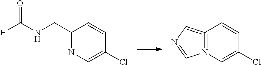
C1(CNC([H])=O)=NC=C(Cl)C=C1.C12=N(C=C(Cl)C=C1)C=NC=2
